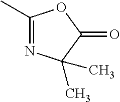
C1(C)=NC(C)(C)C(=O)O1
